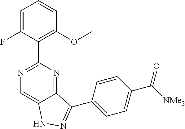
C1=C(F)C(C2=NC=C3C(=N2)C(C2=CC=C(C(=O)[NMe2])C=C2)=NN3)=C(OC)C=C1
